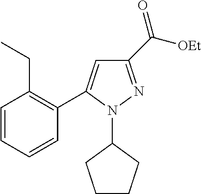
C1(C2=CC(C([OEt])=O)=NN2C2CCCC2)=C(CC)C=CC=C1
